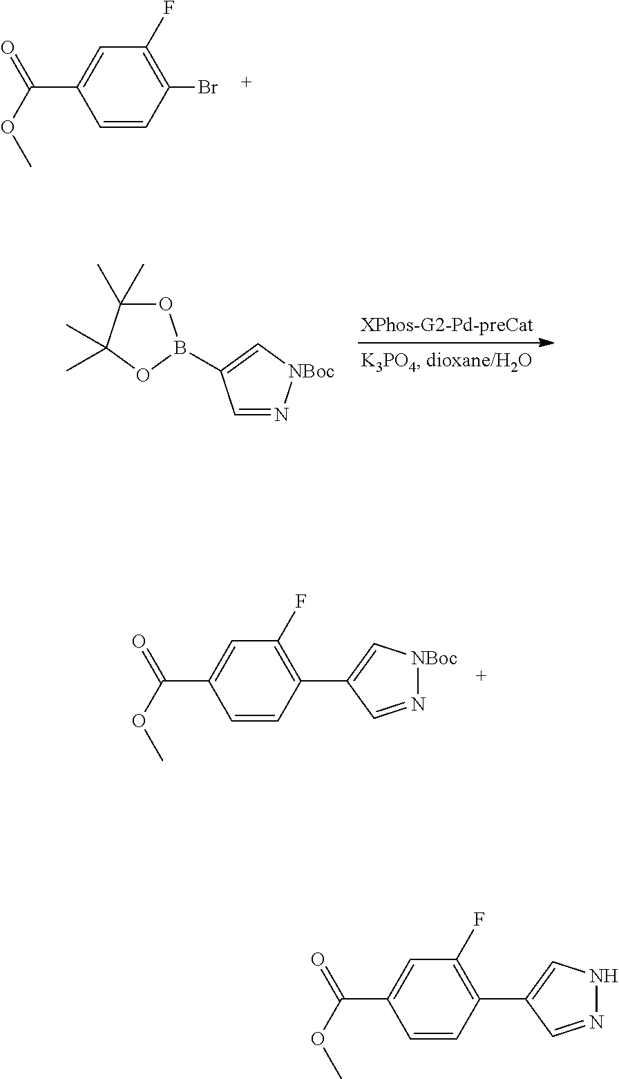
C1=CC(C(=O)OC)=CC(F)=C1C1=CNN=C1.C1=CC(C(=O)OC)=CC(F)=C1Br.N1=CC(B2OC(C)(C)C(C)(C)O2)=C[NBoc]1.C1=CC(C(=O)OC)=CC(F)=C1C1=C[NBoc]N=C1
